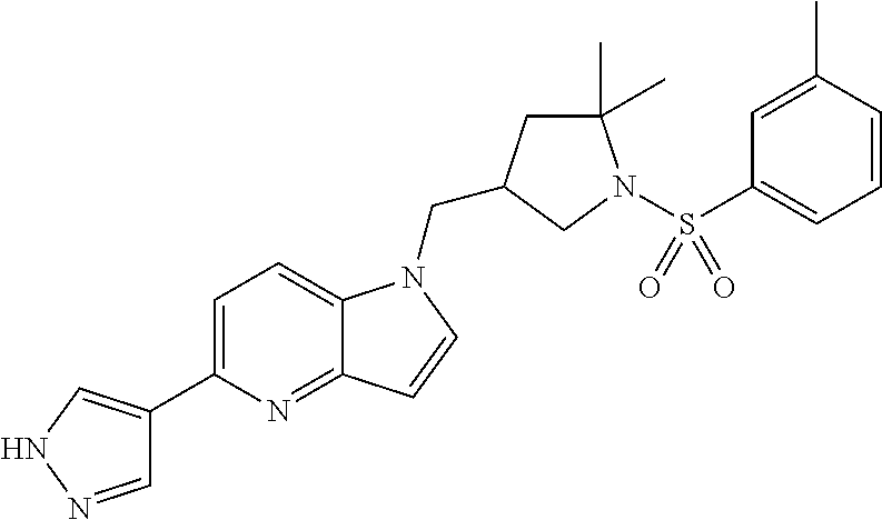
C1=NNC=C1C1=CC=C2C(=N1)C=CN2CC1CC(C)(C)N(S(C2=CC=CC(C)=C2)(=O)=O)C1
